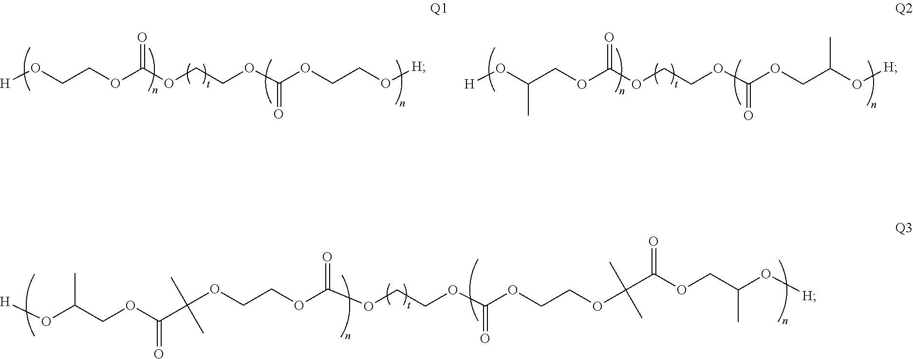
[H]OCCOC(OCCOC(OCCO[H])=O)=O.[H]OC(COC(OCCOC(OCC(O[H])C)=O)=O)C.[H]OC(COC(=O)C(OCCOC(OCCOC(OCCOC(C(OCC(O[H])C)=O)(C)C)=O)=O)(C)C)C
